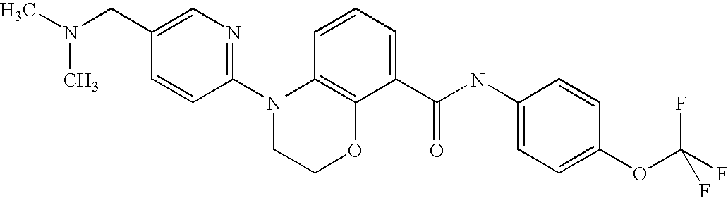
C1(N2CCOC3=C2C=CC=C3C(NC2=CC=C(OC(F)(F)F)C=C2)=O)=NC=C(CN(C)C)C=C1
